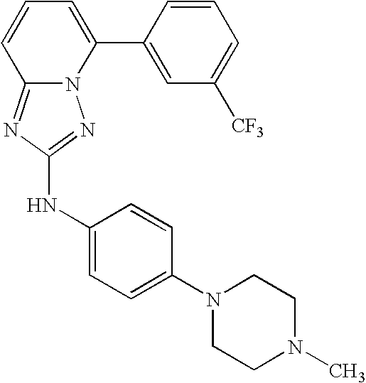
N12C(=NC(NC3=CC=C(N4CCN(C)CC4)C=C3)=N1)C=CC=C2C1=CC([CF3])=CC=C1
